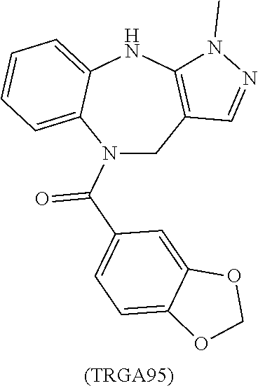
N1(C(=O)C2=CC=C3C(=C2)OCO3)CC2=C(NC3=CC=CC=C13)N(C)N=C2
